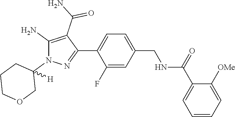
C1=C(F)C(C2=NN(C3([H])CCCOC3)C(N)=C2C(N)=O)=CC=C1CNC(C1=CC=CC=C1[OMe])=O
